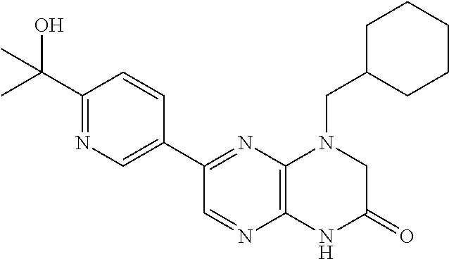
C12=C(N=C(C3=CN=C(C(C)(O)C)C=C3)C=N1)N(CC1CCCCC1)CC(=O)N2
